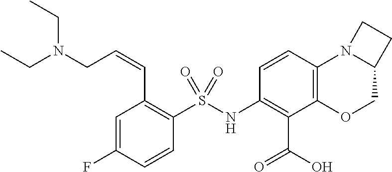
C1=C(F)C=CC(S(NC2=C(C(O)=O)C3=C(C=C2)N2C(CO3)CC2)(=O)=O)=C1C=CCN(CC)CC
